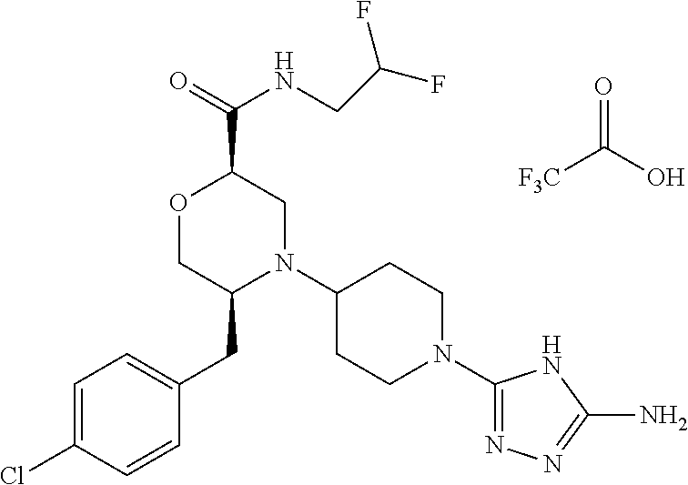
[F3C]C(O)=O.C(C1OCC(CC2=CC=C(Cl)C=C2)N(C2CCN(C3=NN=C(N)N3)CC2)C1)(=O)NCC(F)F
